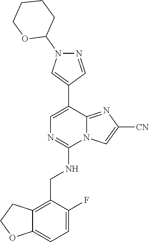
C1(C2=CN=C(NCC3=C4C(=CC=C3F)OCC4)N3C2=NC([CN])=C3)=CN(C2CCCCO2)N=C1
